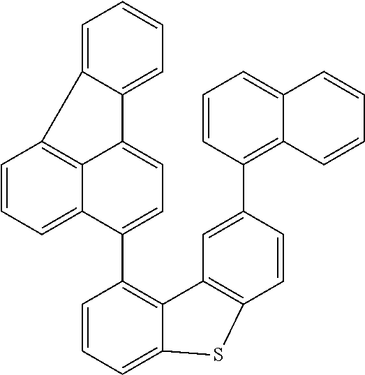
C1=CC=C2C(=C1C1=CC=C3C4=C(C=CC=C14)C1=CC=CC=C31)C1=C(C=CC(C3=C4C(=CC=C3)C=CC=C4)=C1)S2
